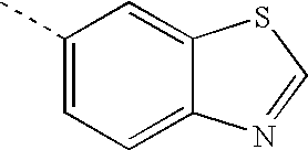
C1(C)=CC=C2C(=C1)SC=N2
